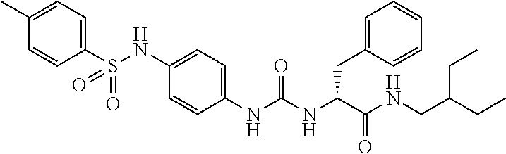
C1(C)=CC=C(S(NC2=CC=C(NC(NC(C(NCC(CC)CC)=O)CC3=CC=CC=C3)=O)C=C2)(=O)=O)C=C1
